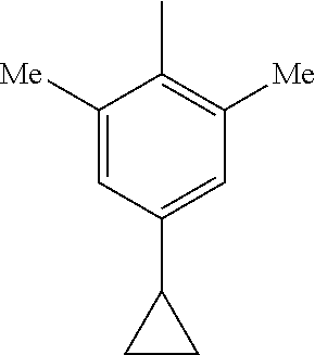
C1([Me])=CC(C2CC2)=CC([Me])=C1C
